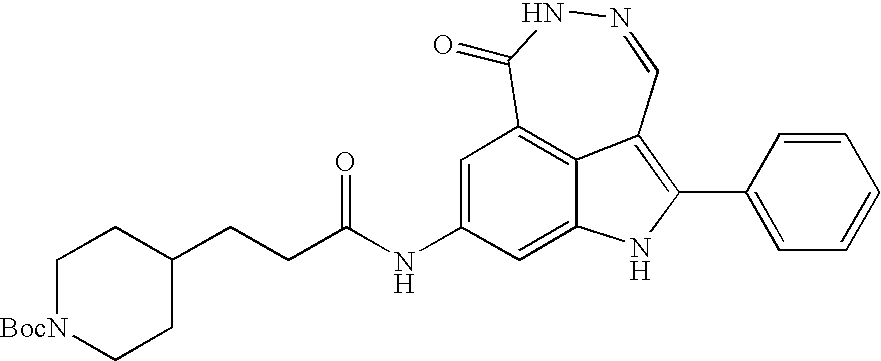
N1=CC2=C(C3=CC=CC=C3)NC3=CC(NC(=O)CCC4CC[BocN]CC4)=CC(=C23)C(=O)N1
